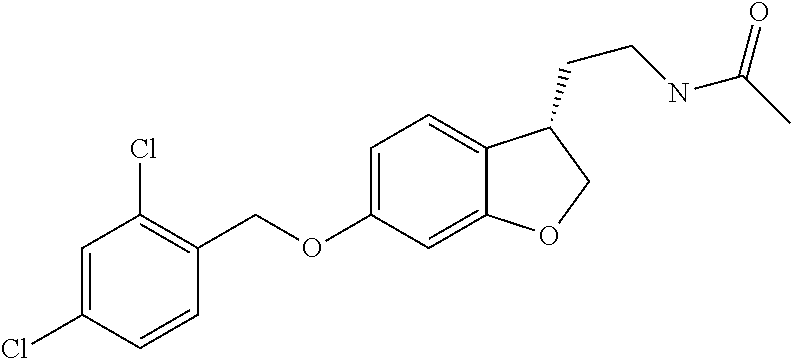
C1=C(Cl)C=CC(COC2=CC=C3C(=C2)OCC3CCNC(C)=O)=C1Cl
